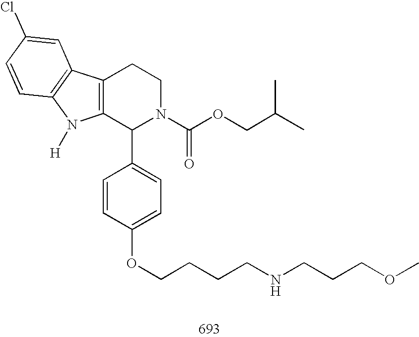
C12=C(C(C3=CC=C(OCCCCNCCCOC)C=C3)N(C(OCC(C)C)=O)CC1)N([H])C1=C2C=C(Cl)C=C1
